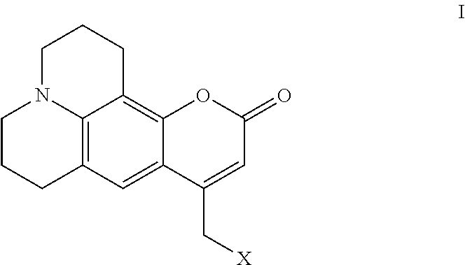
C1CCC2=C3N1CCCC3=C1C(=C2)C(C[X])=CC(=O)O1
